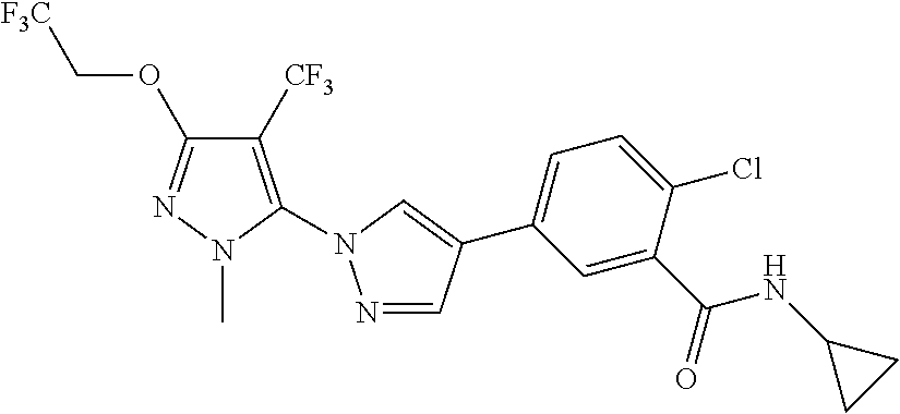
C1([CF3])=C(N2N=CC(C3=CC=C(Cl)C(C(NC4CC4)=O)=C3)=C2)N(C)N=C1OC[F3C]
